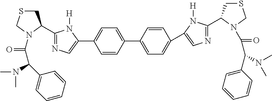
C1=C(C2=CC=C(C3=CN=C(C4CSCN4C(=O)C(C4=CC=CC=C4)N(C)C)N3[H])C=C2)C=CC(C2=CN=C(C3CSCN3C(=O)C(N(C)C)C3=CC=CC=C3)N2[H])=C1
